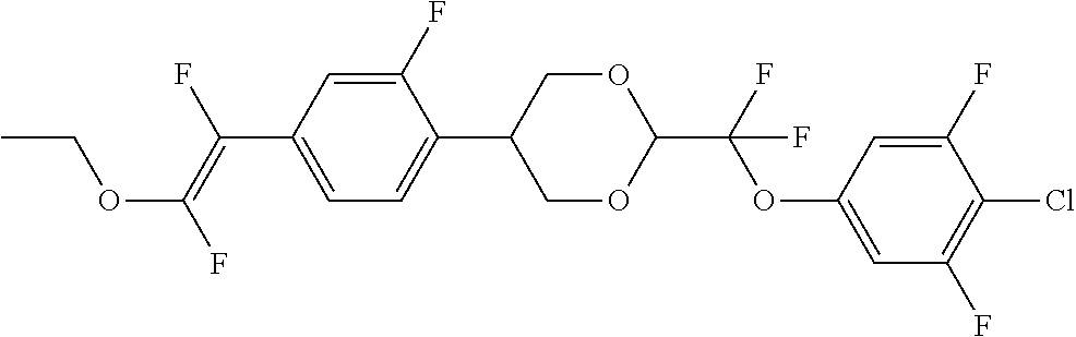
C(C1=CC=C(C2COC(C(OC3=CC(F)=C(Cl)C(F)=C3)(F)F)OC2)C(F)=C1)(=C(F)OCC)F
